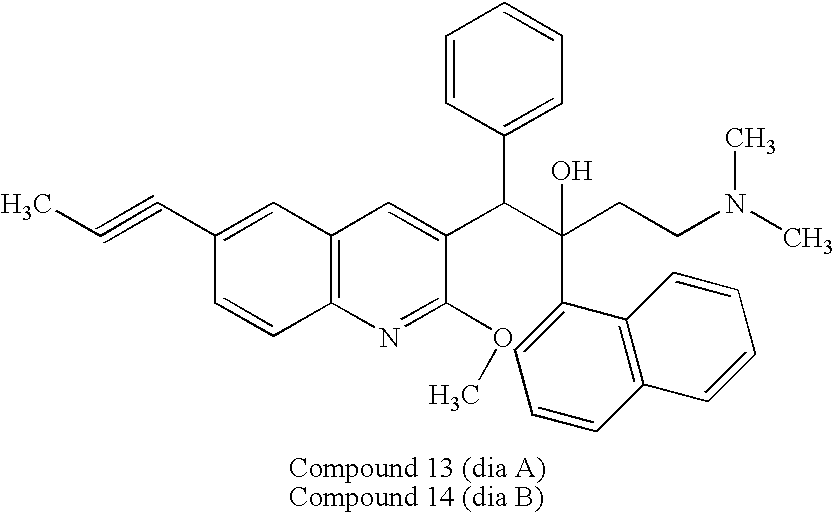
C12=C(N=C(OC)C(C(C(CCN(C)C)(O)C3=CC=CC4=C3C=CC=C4)C3=CC=CC=C3)=C1)C=CC(C#CC)=C2
